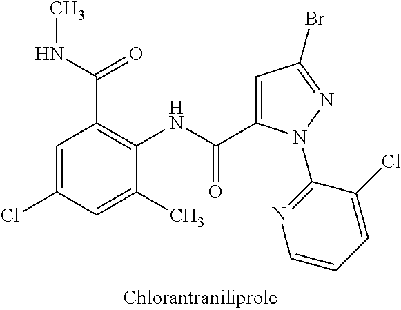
C1=C(C(NC2=C(C(NC)=O)C=C(Cl)C=C2C)=O)N(C2=NC=CC=C2Cl)N=C1Br
